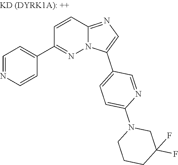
C1=NC=CC(C2=NN3C(=NC=C3C3=CC=C(N4CCCC(F)(F)C4)N=C3)C=C2)=C1
